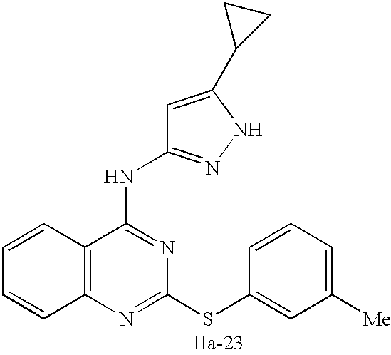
C12=C(N=C(SC3=CC([Me])=CC=C3)N=C1NC1=NNC(C3CC3)=C1)C=CC=C2
